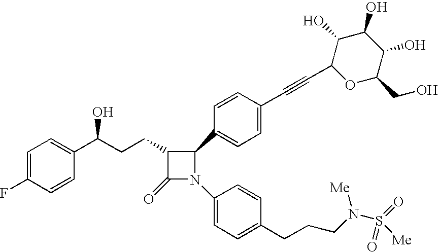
C1=C(F)C=CC(C(CCC2C(=O)N(C3=CC=C(CCCN(S(=O)([Me])=O)[Me])C=C3)C2C2=CC=C(C#CC3OC(CO)C(O)C(O)C3O)C=C2)O)=C1
